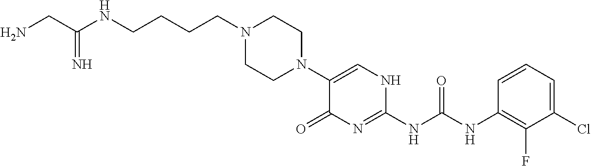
C1(N2CCN(CCCCNC(CN)=N)CC2)=CNC(NC(NC2=C(F)C(Cl)=CC=C2)=O)=NC1=O
